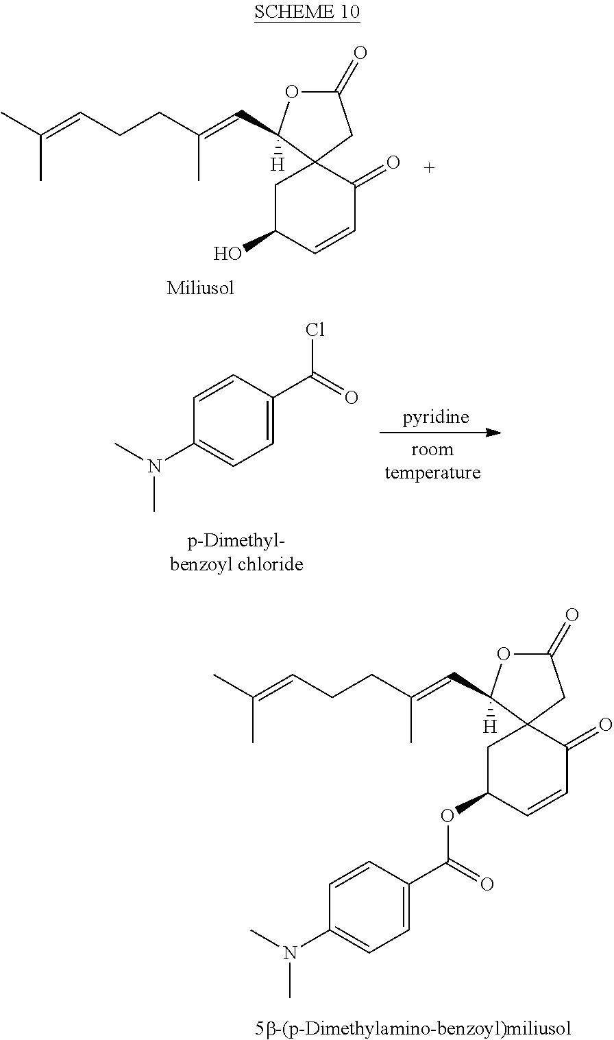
C1C(O)C=CC(=O)C12CC(=O)OC2(C=C(CCC=C(C)C)C)[H].C1=CC(C(=O)Cl)=CC=C1N(C)C.C1C(OC(C2=CC=C(N(C)C)C=C2)=O)C=CC(=O)C12CC(=O)OC2(C=C(CCC=C(C)C)C)[H]
